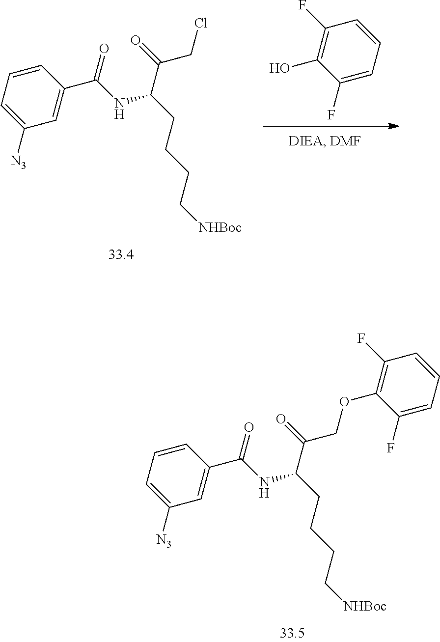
C1=CC=C([N3])C=C1C(NC(CCCC[NHBoc])C(=O)COC1=C(F)C=CC=C1F)=O.C1(F)=CC=CC(F)=C1O.C1=CC=C([N3])C=C1C(NC(CCCC[NHBoc])C(=O)CCl)=O
